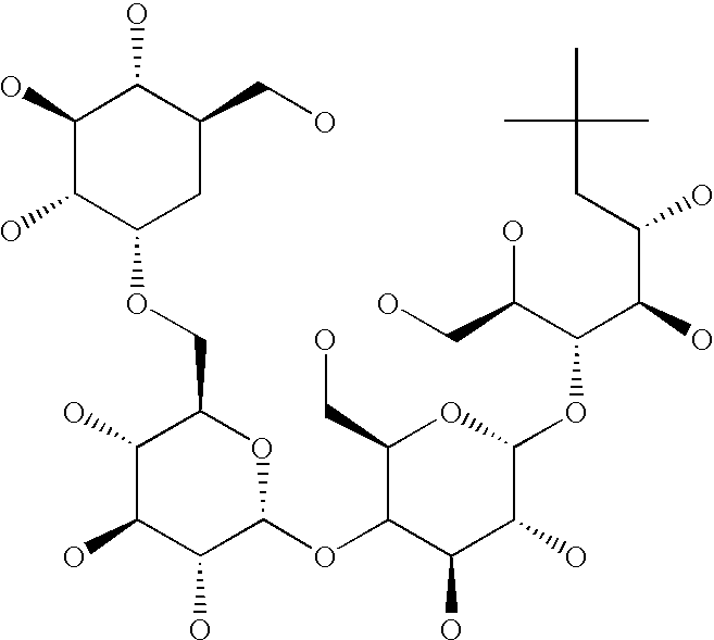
C1(O)C(O)C(O)C(OC2C(O)C(O)C(OC(C(O)C(CC(C)(C)C)O)C(CO)O)OC2CO)OC1COC1CC(CO)C(O)C(O)C1O
